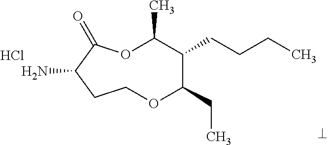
NC1C(=O)OC(C)C(CCCC)C(CC)OCC1.Cl
